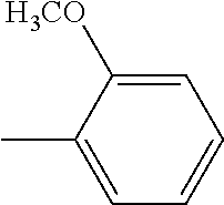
C1=C(C)C([H3CO])=CC=C1
